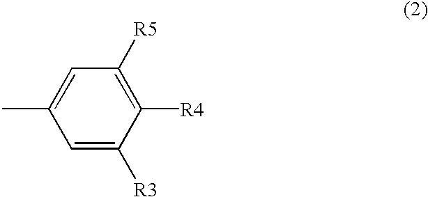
C1=C(C)C=C([R3])C([R4])=C1[R5]
